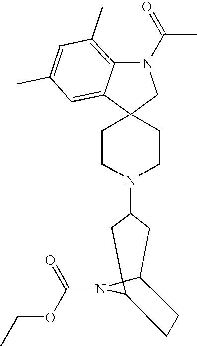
C1CN(C2CC3C4(N(C(=O)OCC)C4CC3)C2)CCC12CN(C(C)=O)C1=C(C)C=C(C)C=C21
